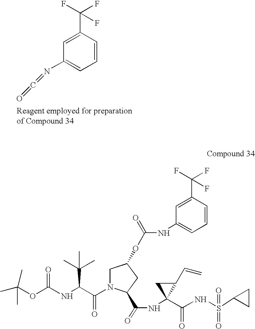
C1=CC(C(F)(F)F)=CC(N=C=O)=C1.CC(OC(NC(C(N1CC(OC(=O)NC2=CC=CC(C(F)(F)F)=C2)CC1C(=O)NC1(C(=O)NS(=O)(C2CC2)=O)C(C=C)C1)=O)C(C)(C)C)=O)(C)C
